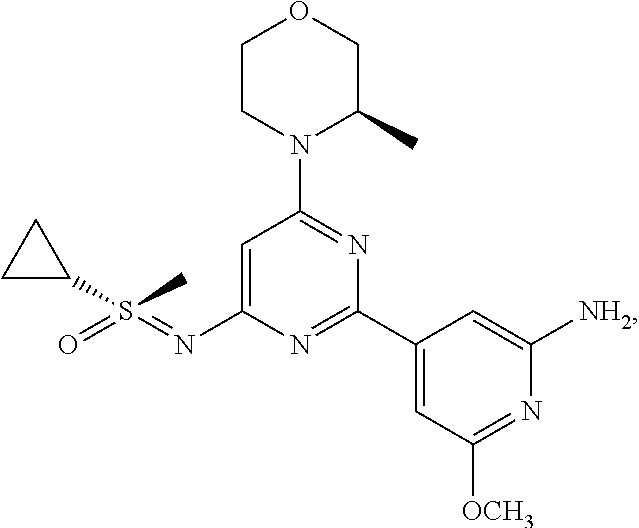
C1CN(C2=NC(C3=CC([OCH3])=NC([NH2])=C3)=NC(N=S(C)(=O)C3CC3)=C2)C(C)CO1
